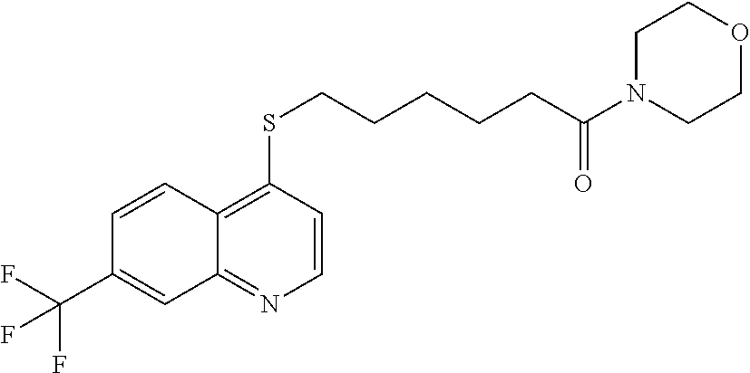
C12=NC=CC(SCCCCCC(N3CCOCC3)=O)=C1C=CC(C(F)(F)F)=C2
